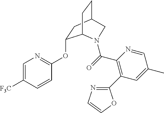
C1=C([F3C])C=CC(OC2CC3CCC2N(C(=O)C2=C(C4=NC=CO4)C=C(C)C=N2)C3)=N1
